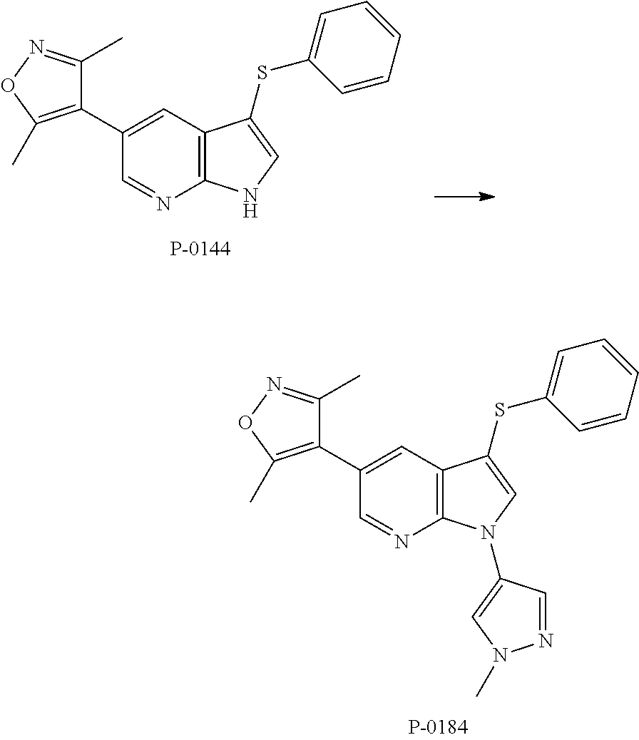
C12=C(C=C(C3=C(C)ON=C3C)C=N1)C(SC1=CC=CC=C1)=CN2.C12=C(C=C(C3=C(C)ON=C3C)C=N1)C(SC1=CC=CC=C1)=CN2C1=CN(C)N=C1
